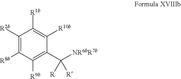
C1([R2b])=C([R8b])C([R9b])=C(C([NR6bR7b])([R])[R])C([R10b])=C1[R1b]
